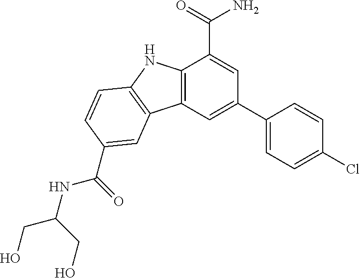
C12=C(C=C(C3=CC=C(Cl)C=C3)C=C1C(=O)N)C1=C(N2)C=CC(C(NC(CO)CO)=O)=C1
